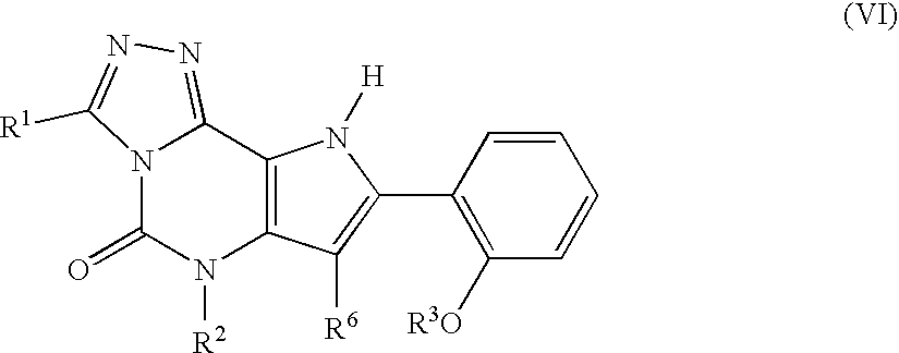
N12C(=O)N([R2])C3=C(C1=NN=C2[R1])N([H])C(C1=C([R3O])C=CC=C1)=C3[R6]
